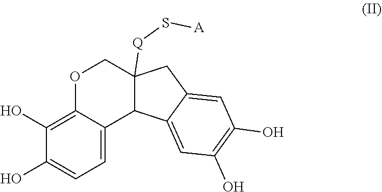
O1C2=C(O)C(O)=CC=C2C2C([Q]S[A])(C1)CC1=CC(O)=C(O)C=C21
